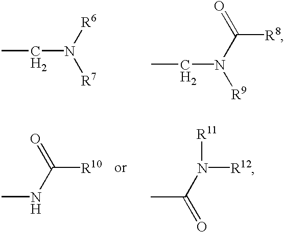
CCN([R6])[R7].CCN(C(=O)[R8])[R9].CNC(=O)[R10].CC(N([R11])[R12])=O
